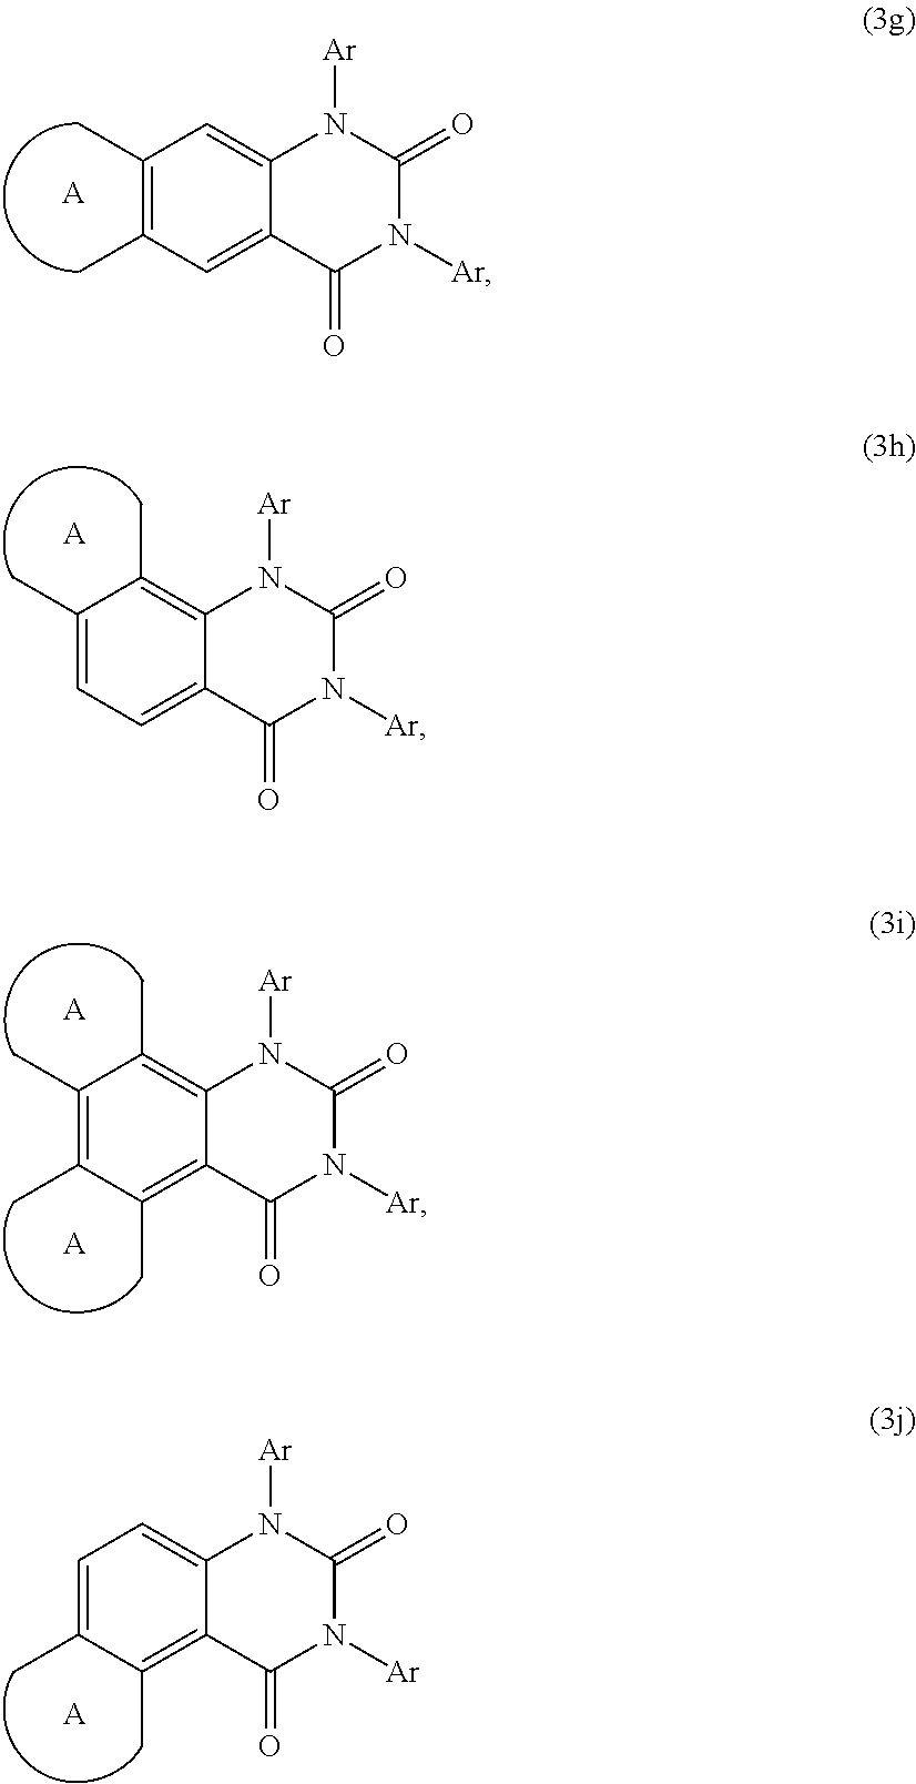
C1(C)=C(C)C=C2C(=C1)N([Ar])C(=O)N([Ar])C2=O.[A].C1(C)=CC=C2C(=C1C)N([Ar])C(=O)N([Ar])C2=O.[A].C1(C)=C(C)C(C)=C2C(=C1C)N([Ar])C(=O)N([Ar])C2=O.[A].[A].C1=C(C)C(C)=C2C(=C1)N([Ar])C(=O)N([Ar])C2=O.[A]
